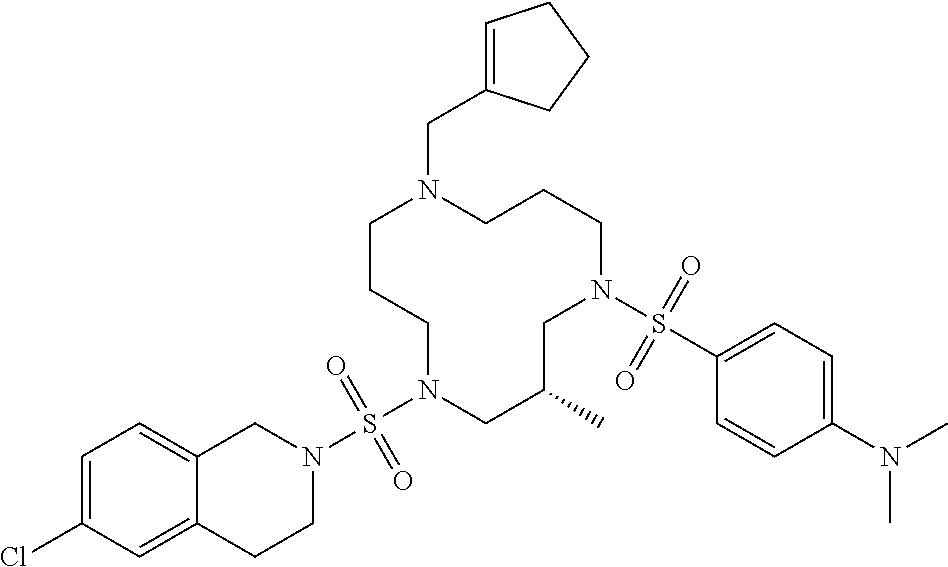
C1CCN(S(N2CC3=CC=C(Cl)C=C3CC2)(=O)=O)CC(C)CN(S(C2=CC=C(N(C)C)C=C2)(=O)=O)CCCN1CC1=CCCC1
